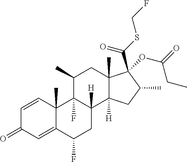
C1=CC2(C)C(=CC1=O)C(F)CC1([H])C2(F)C(C)CC2(C)C1([H])CC(C)C2(C(SCF)=O)OC(=O)CC
